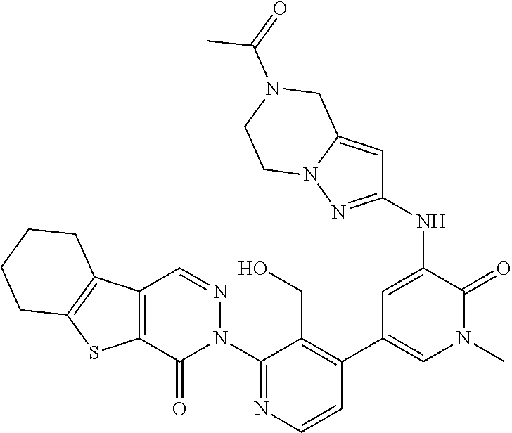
C12=C(C(=O)N(C3=NC=CC(C4=CN(C)C(=O)C(NC5=NN6C(=C5)CN(C(=O)C)CC6)=C4)=C3CO)N=C1)SC1=C2CCCC1
